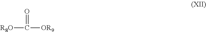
[R8O]C([OR9])=O
